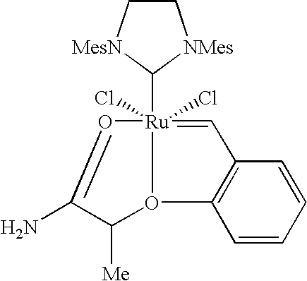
[Ru]12(Cl)(C3[MesN]CC[NMes]3)(Cl)=CC3=C(C=CC=C3)O1C([Me])C(N)=O2
